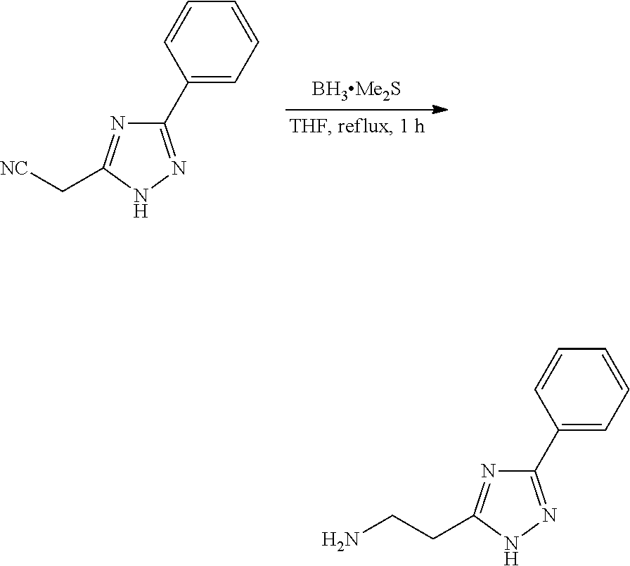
[NC]CC1=NC(C2=CC=CC=C2)=NN1.C(CC1=NC(C2=CC=CC=C2)=NN1)N
